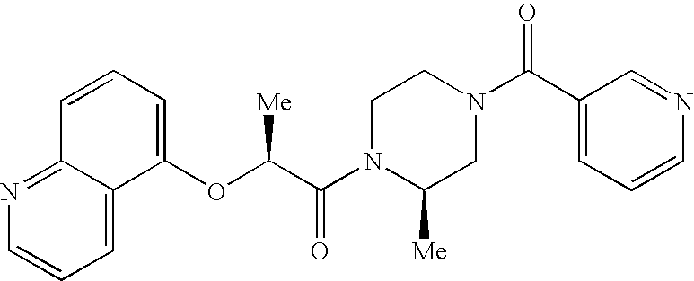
C12=NC=CC=C1C(OC(C(N1C([Me])CN(C(C3=CC=CN=C3)=O)CC1)=O)[Me])=CC=C2
